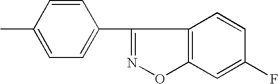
C1(C)=CC=C(C2=NOC3=C2C=CC(F)=C3)C=C1
